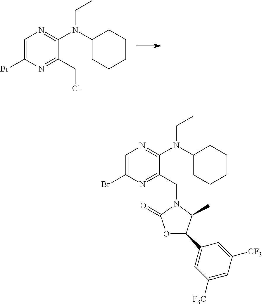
C1=C(Br)N=C(CCl)C(N(C2CCCCC2)CC)=N1.C1=C(Br)N=C(CN2C(=O)OC(C3=CC([F3C])=CC([CF3])=C3)C2C)C(N(C2CCCCC2)CC)=N1
